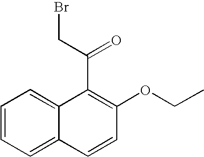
C1=CC=C2C(=C1)C(C(CBr)=O)=C(OCC)C=C2
